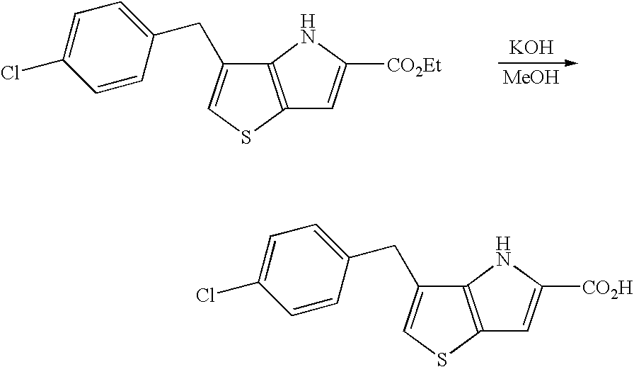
[KOH].[MeOH].C12=C(SC=C1CC1=CC=C(Cl)C=C1)C=C([CO2Et])N2.C12=C(SC=C1CC1=CC=C(Cl)C=C1)C=C([CO2H])N2
